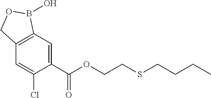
C1=C(C(OCCSCCCC)=O)C(Cl)=CC2=C1B(O)OC2
